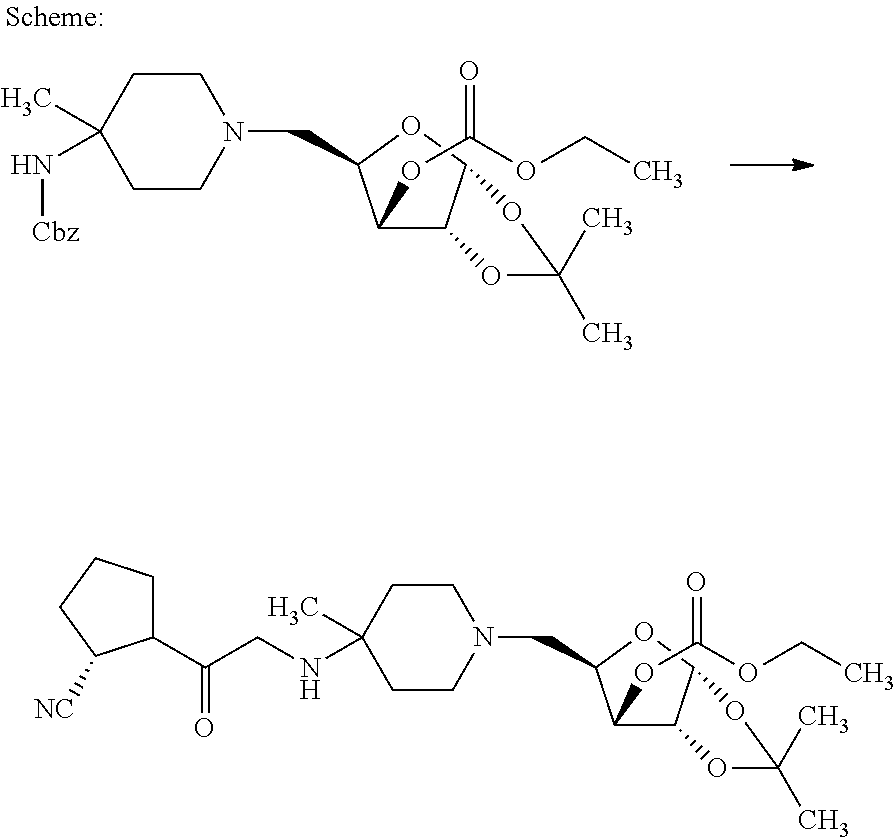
N1(CC2C(OC(=O)OCC)C3C(O2)OC(C)(C)O3)CCC(C)(N[Cbz])CC1.N1(CC2C(OC(=O)OCC)C3C(O2)OC(C)(C)O3)CCC(C)(NCC(=O)C2CCCC2[NC])CC1
